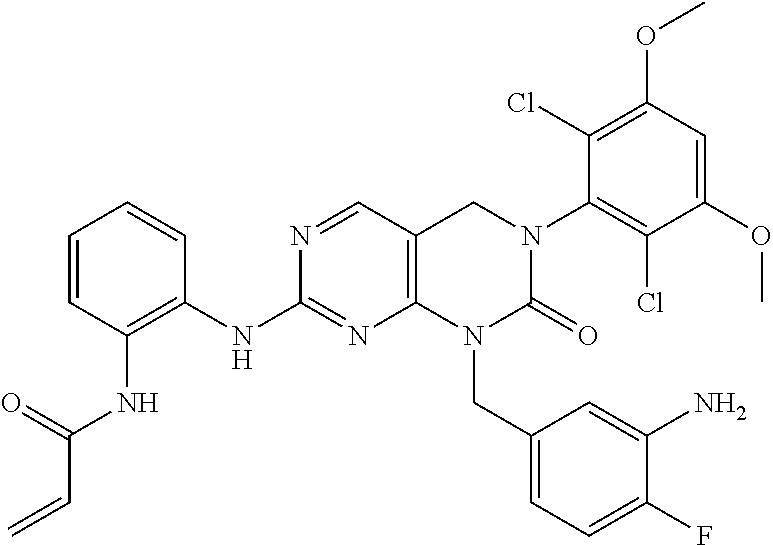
C1(NC2=C(NC(=O)C=C)C=CC=C2)=NC2=C(C=N1)CN(C1=C(Cl)C(OC)=CC(OC)=C1Cl)C(=O)N2CC1=CC=C(F)C(N)=C1
